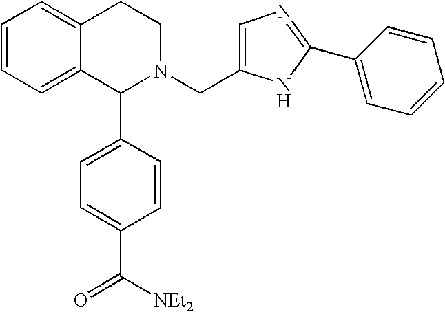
C1=CC=C2C(=C1)CCN(CC1=CN=C(C3=CC=CC=C3)N1)C2C1=CC=C(C([NEt2])=O)C=C1
